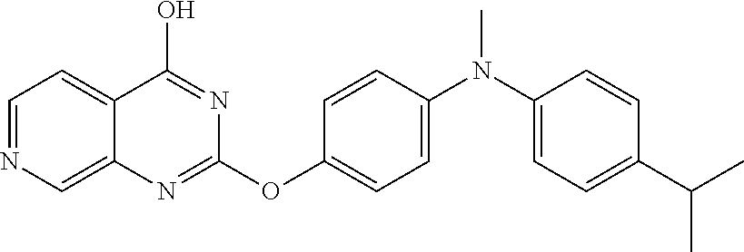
C1=NC=C2C(=C1)C(O)=NC(OC1=CC=C(N(C3=CC=C(C(C)C)C=C3)C)C=C1)=N2
